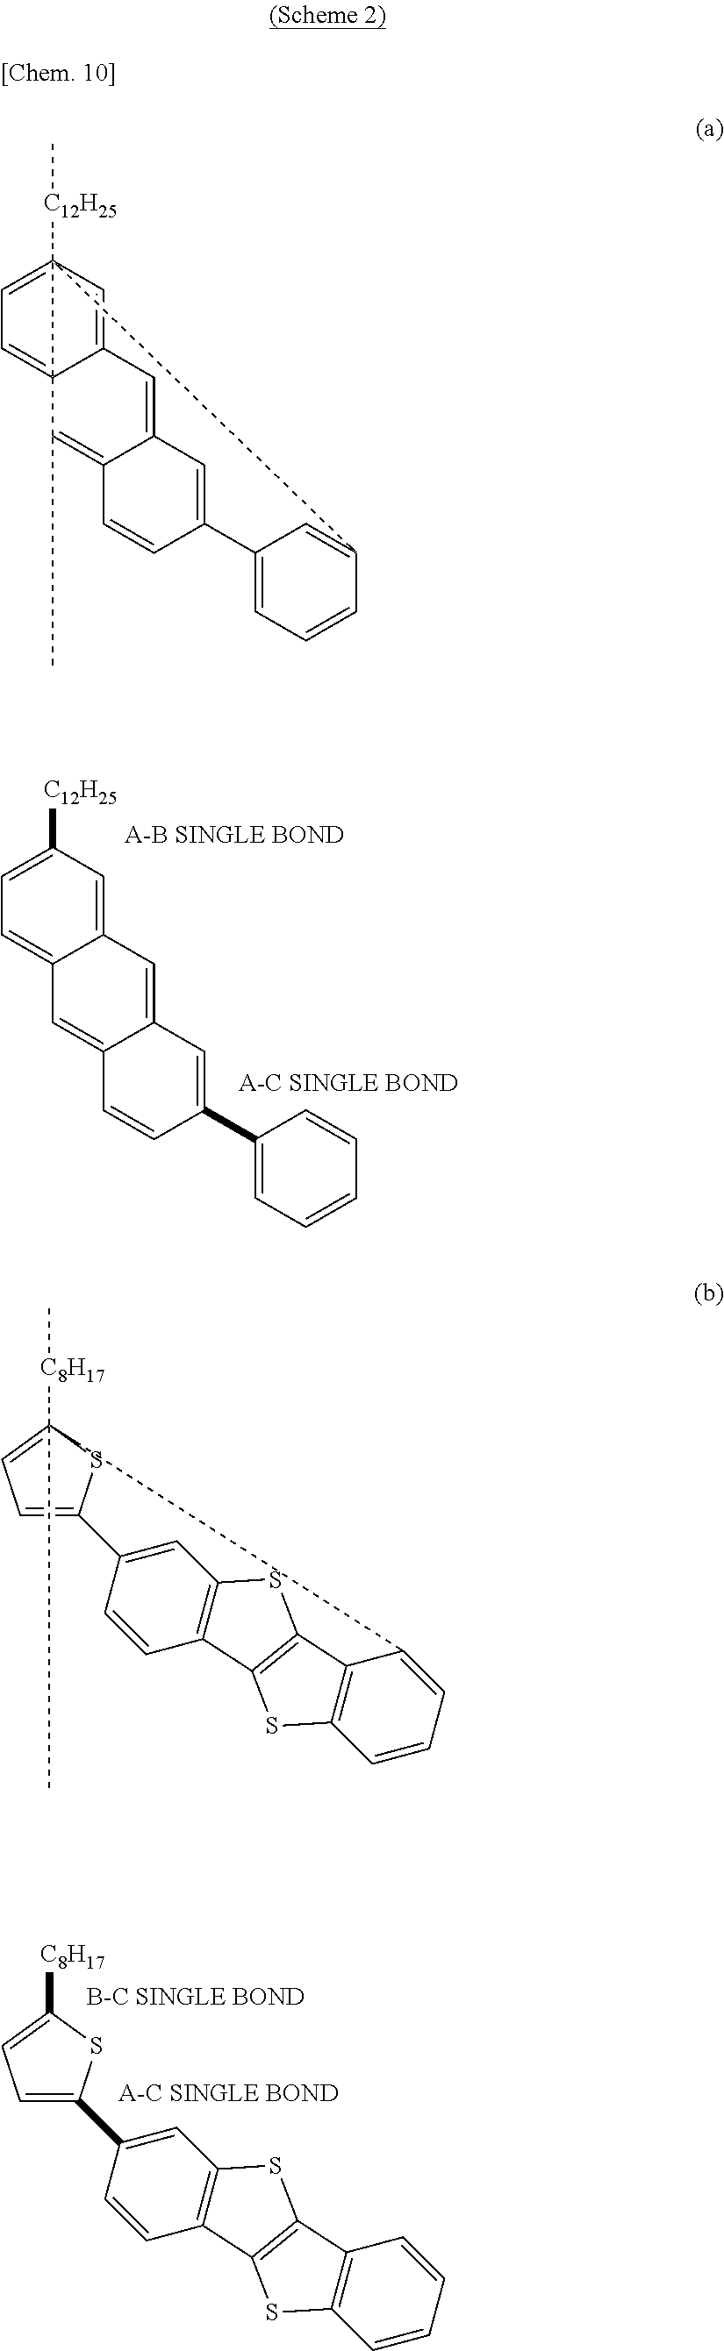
C12=CC([C12H25])=CC=C1C=C1C(=C2)C=C(C2=CC=CC=C2)C=C1.C1=C(C2=CC3=C(C=C2)C2=C(S3)C3=C(S2)C=CC=C3)SC([C8H17])=C1.C12=CC34([C12H25]C)=CC=C13C(C)=C1C(=C2)C=C(C=C1)C1=CC=CC4=C1.C1=C2SC([C8H17]C)(C)(=C1)C1=CC=CC3=C1C1=C(C4=C(C=C2C=C4)S1)S3
